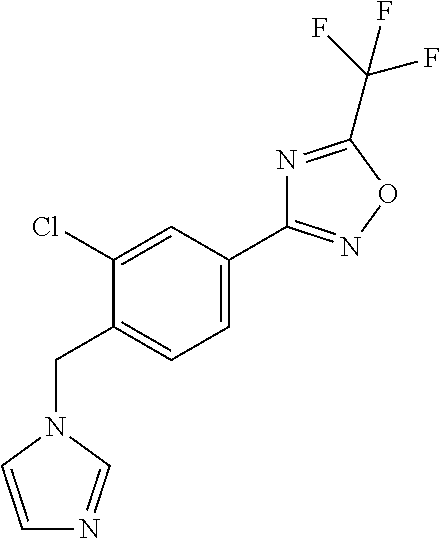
C1(C2=CC=C(CN3C=NC=C3)C(Cl)=C2)=NOC(C(F)(F)F)=N1
